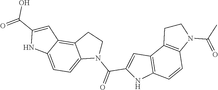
C1C2=C(N(C(=O)C)C1)C=CC1=C2C=C(C(N2CCC3=C4C=C(C(=O)O)NC4=CC=C23)=O)N1
